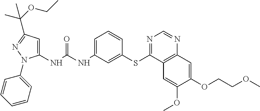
C1(NC(NC2=CC=CC(SC3=NC=NC4=C3C=C(OC)C(OCCOC)=C4)=C2)=O)=CC(C(OCC)(C)C)=NN1C1=CC=CC=C1
